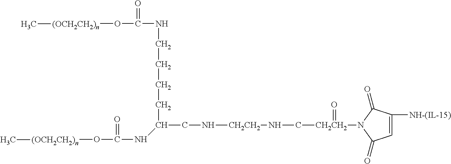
C([CH2CH2](N1C(=O)C=C([NH-(IL-15)])C1=O)=O)N[CH2CH2]NCC(CCCCNC(=O)O[(OCH2CH2)n]C)NC(=O)O[(OCH2CH2)n]C
